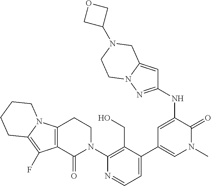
C1=C(C2=CN(C)C(=O)C(NC3=NN4C(=C3)CN(C3COC3)CC4)=C2)C(CO)=C(N2CCC3=C(C2=O)C(F)=C2N3CCCC2)N=C1
